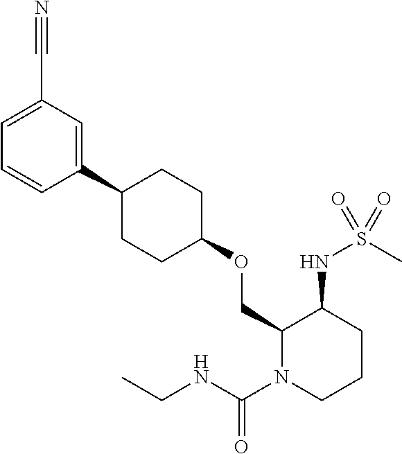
C1(COC2CCC(C3=CC(C#N)=CC=C3)CC2)N(C(NCC)=O)CCCC1NS(C)(=O)=O
